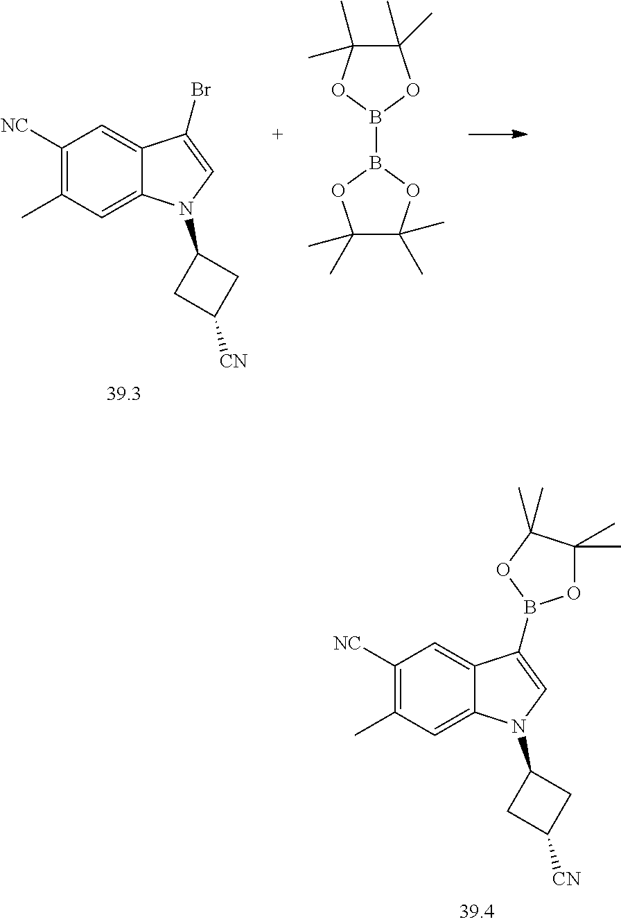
C1([NC])=C(C)C=C2C(=C1)C(Br)=CN2C1CC([CN])C1.C1(C)(C)C(C)(C)OB(B2OC(C)(C)C(C)(C)O2)O1.C1([NC])=C(C)C=C2C(=C1)C(B1OC(C)(C)C(C)(C)O1)=CN2C1CC([CN])C1
